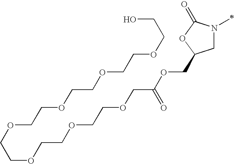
C1N(C)C(=O)OC1COC(COCCOCCOCCOCCOCCOCCOCCO)=O
